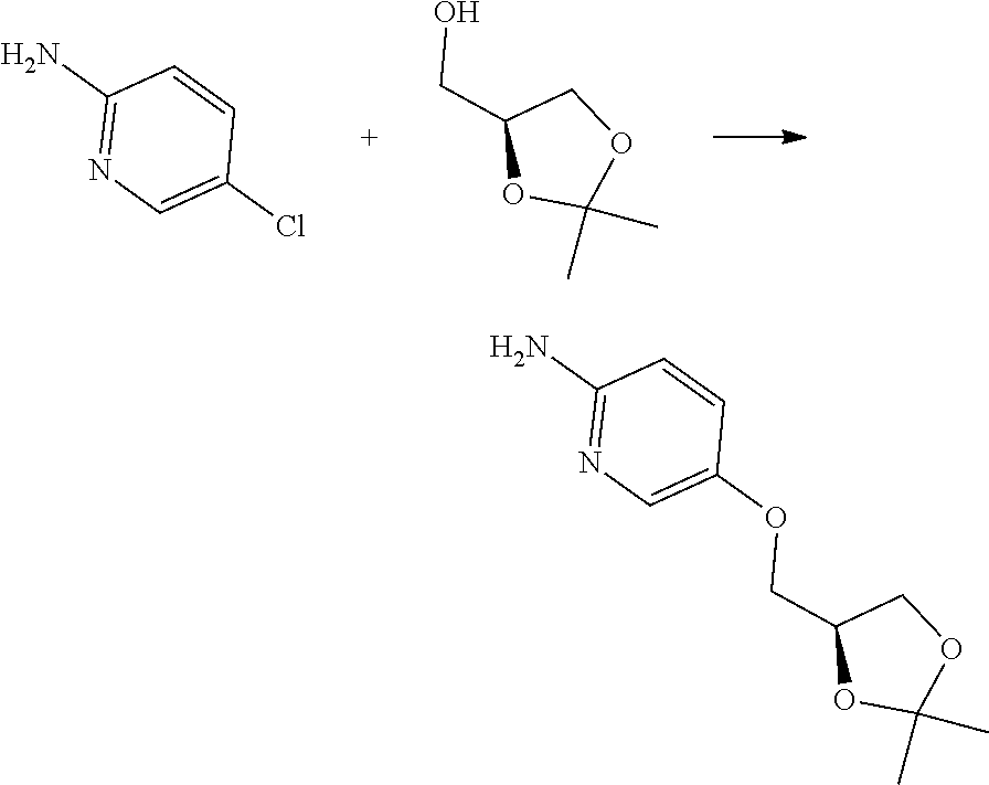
C1(N)=NC=C(Cl)C=C1.C1(CO)OC(C)(C)OC1.C1(COC2=CN=C(N)C=C2)OC(C)(C)OC1
